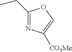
C1(CC)=NC([CO2Me])=CO1
